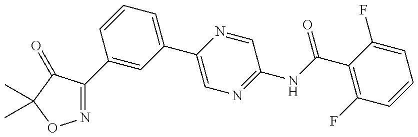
N1=C(C2=CC(C3=CN=C(NC(=O)C4=C(F)C=CC=C4F)C=N3)=CC=C2)C(=O)C(C)(C)O1
